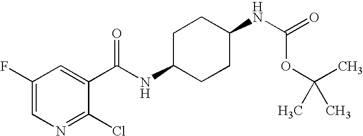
N1=C(Cl)C(C(NC2CCC(NC(OC(C)(C)C)=O)CC2)=O)=CC(F)=C1
